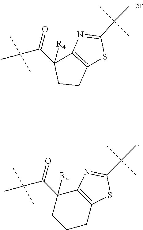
C12=C(CCC1(C(C(C)(C)C)=O)[R4])SC(C(C)(C)C)=N2.C12=C(CCCC1(C(=O)C(C)(C)C)[R4])SC(C(C)(C)C)=N2
